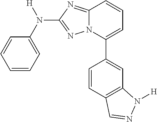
C1=CC=C(N([H])C2=NN3C(=N2)C=CC=C3C2=CC3=C(C=C2)C=NN3[H])C=C1
